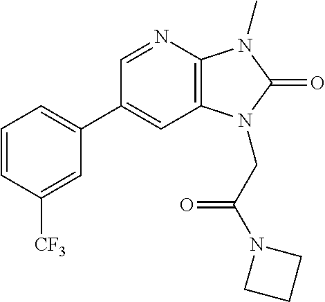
C1(C2=CC=CC([CF3])=C2)=CC2=C(N=C1)N(C)C(=O)N2CC(N1CCC1)=O
